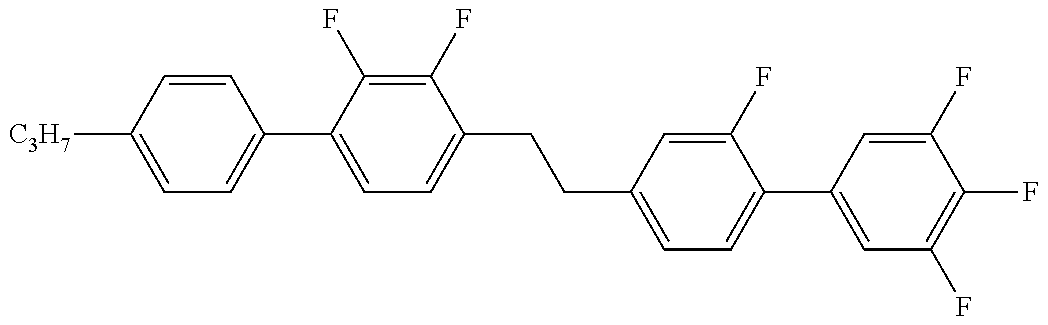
C1=C([C3H7])C=CC(C2=CC=C(CCC3=CC=C(C4=CC(F)=C(F)C(F)=C4)C(F)=C3)C(F)=C2F)=C1
